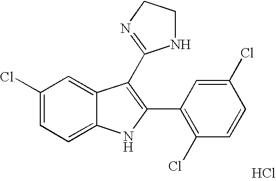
C1=C2C(=CC=C1Cl)NC(C1=C(Cl)C=CC(Cl)=C1)=C2C1=NCCN1.Cl
